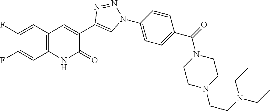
C1(F)=CC2=C(C=C1F)C=C(C1=CN(C3=CC=C(C(=O)N4CCN(CCN(CC)CC)CC4)C=C3)N=N1)C(=O)N2
